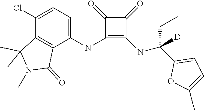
C1(NC2=CC=C(Cl)C3=C2C(=O)N(C)C3(C)C)=C(NC(C2=CC=C(C)O2)(CC)[D])C(=O)C1=O
